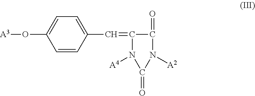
C1=CC(C=C2C(=O)N([A2])C(=O)N2[A4])=CC=C1O[A3]
